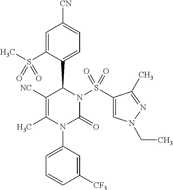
C1=C(S(C)(=O)=O)C(C2N(S(C3=CN(CC)N=C3C)(=O)=O)C(=O)N(C3=CC=CC([CF3])=C3)C(C)=C2[NC])=CC=C1[CN]
